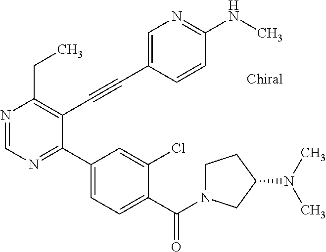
N1=CN=C(C2=CC=C(C(=O)N3CCC(N(C)C)C3)C(Cl)=C2)C(C#CC2=CN=C(NC)C=C2)=C1CC
